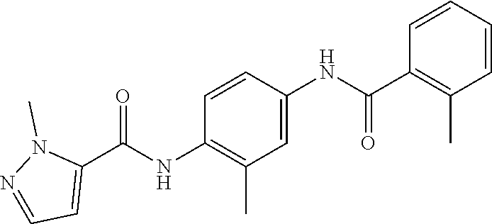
C1=CC(NC(C2=CC=NN2C)=O)=C(C)C=C1NC(C1=C(C)C=CC=C1)=O
